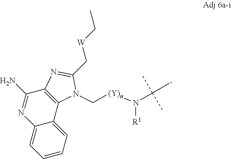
C1(N)=NC2=CC=CC=C2C2=C1N=C(C[W]CC)N2C[(Y)n]N([R1])C(C)(C)C
